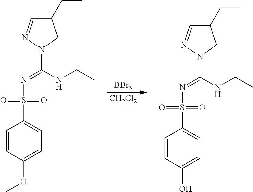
[BBr3].[CH2Cl2].C1=CC(OC)=CC=C1S(N=C(NCC)N1CC(CC)C=N1)(=O)=O.C1=CC(O)=CC=C1S(N=C(NCC)N1CC(CC)C=N1)(=O)=O
